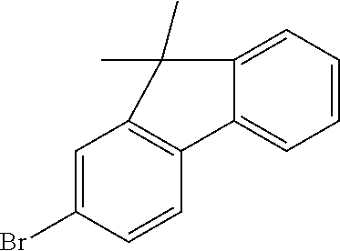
C1=C(Br)C=CC2=C1C(C)(C)C1=CC=CC=C21
